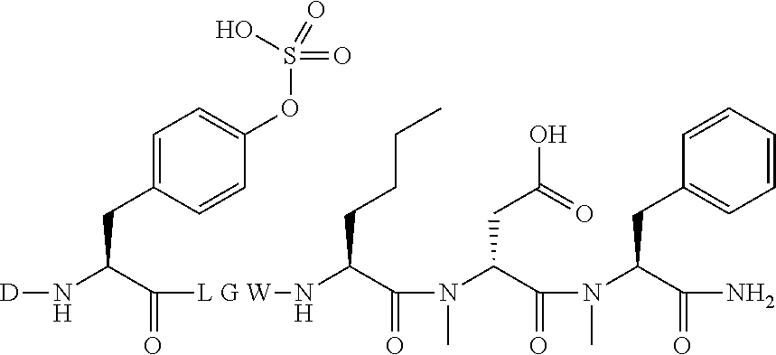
[D]NC(C([L G W]NC(C(N(C(C(N(C(C(N)=O)CC1=CC=CC=C1)C)=O)CC(O)=O)C)=O)CCCC)=O)CC1=CC=C(OS(=O)(=O)O)C=C1
